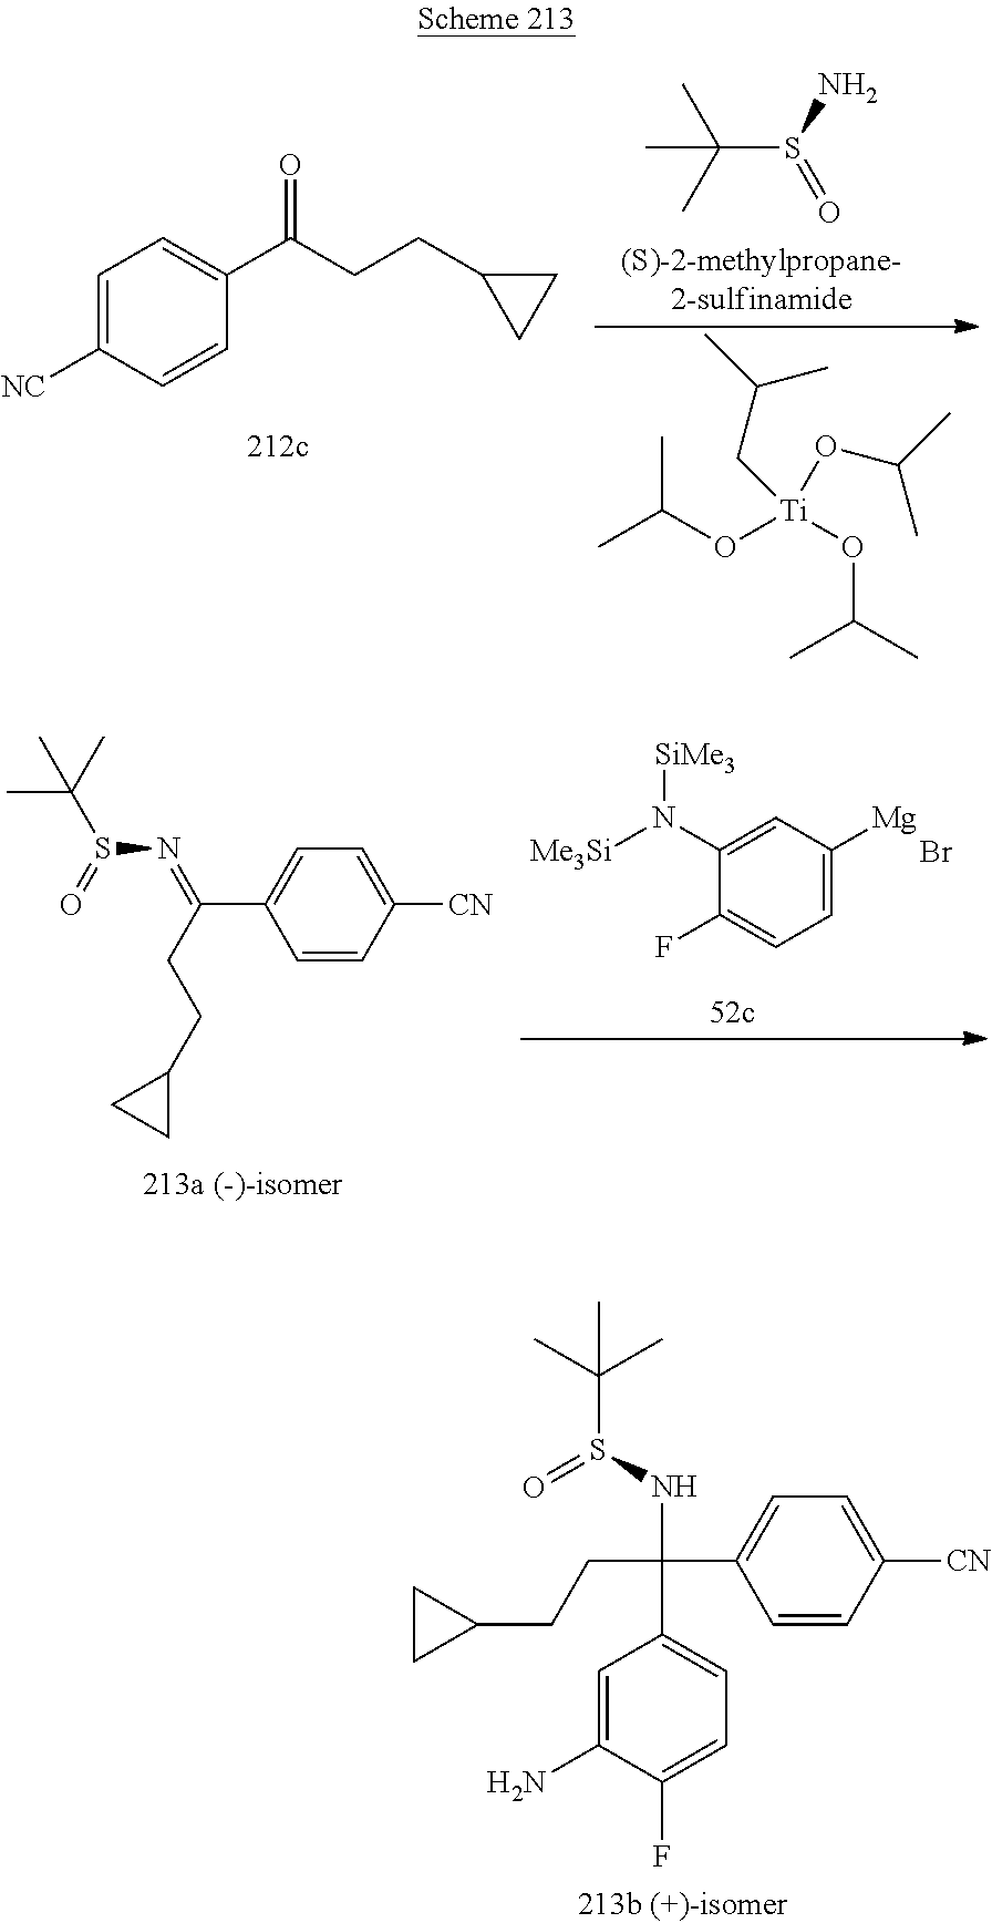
C1=C([NC])C=CC(C(CCC2CC2)=O)=C1.C(S(N)=O)(C)(C)C.[Ti](OC(C)C)(OC(C)C)(CC(C)C)OC(C)C.C1=C([Mg])C=C(N([Me3Si])[SiMe3])C(F)=C1.Br.S(N=C(CCC1CC1)C1=CC=C([CN])C=C1)(C(C)(C)C)=O.C(CC1CC1)C(C1=CC=C([CN])C=C1)(C1=CC=C(F)C(N)=C1)NS(C(C)(C)C)=O
